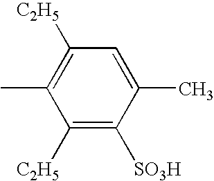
C1([C2H5])=C([SO3H])C(C)=CC([C2H5])=C1C
